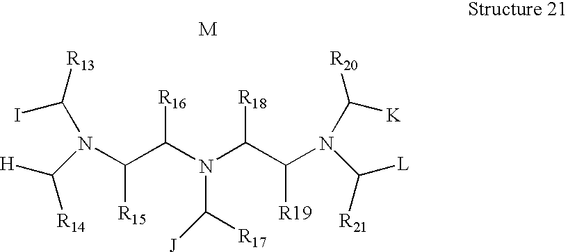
N(C(C(N(C(C(N(C([K])[R20])C([L])[R21])[R19])[R18])C([R17])[J])[R16])[R15])(C(I)[R13])C([H])[R14].[M]
